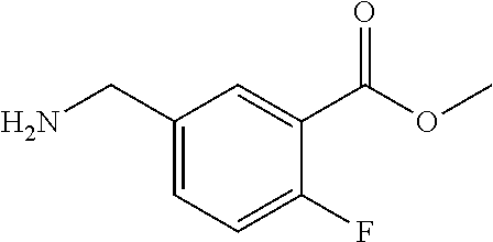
C1(CN)=CC=C(F)C(C(OC)=O)=C1
